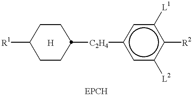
[R1]C1CCC([C2H4]c2cc([L2])c([R2])c([L1])c2)CC1.[H]
